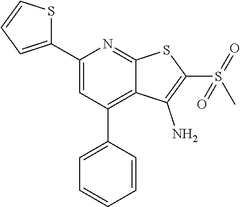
C1(C2=CC(C3=CC=CC=C3)=C3C(=N2)SC(S(=O)(C)=O)=C3N)=CC=CS1
